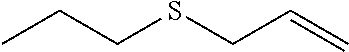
C(SCC=C)CC
